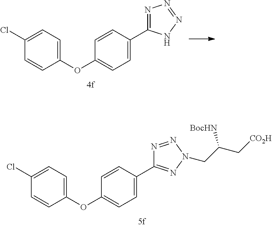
C1(OC2=CC=C(C3=NN=NN3)C=C2)=CC=C(Cl)C=C1.C1(OC2=CC=C(C3=NN(CC(C[CO2H])[BocHN])N=N3)C=C2)=CC=C(Cl)C=C1
